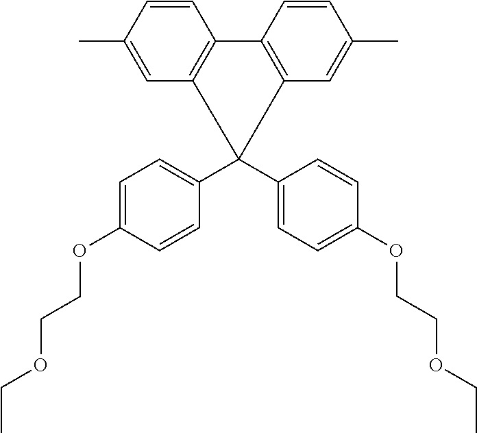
C1=CC(C)=CC2=C1C1=C(C=C(C)C=C1)C2(C1=CC=C(OCCOCC)C=C1)C1=CC=C(OCCOCC)C=C1
